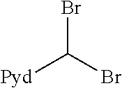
BrC(Br)[Pyd]
